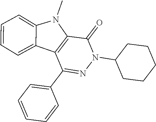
C1(=O)C2=C(C(C3=CC=CC=C3)=NN1C1CCCCC1)C1=CC=CC=C1N2C
